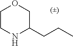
C1CNC(CCC)CO1
